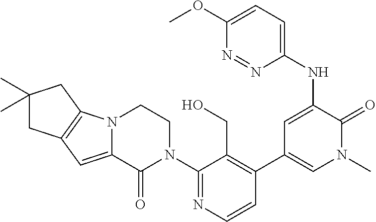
C1=CN=C(N2CCN3C(=CC4=C3CC(C)(C)C4)C2=O)C(CO)=C1C1=CN(C)C(=O)C(NC2=CC=C(OC)N=N2)=C1
